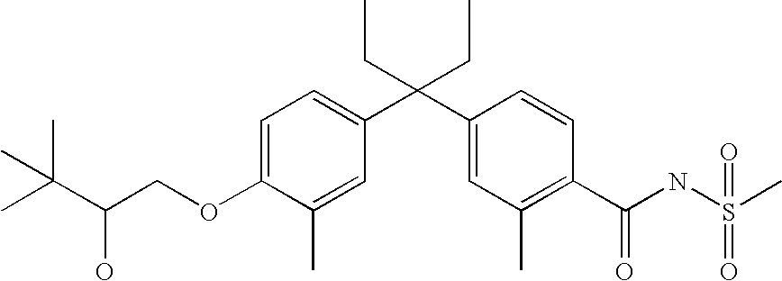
C1=C(C)C(OCC(C(C)(C)C)O)=CC=C1C(C1=CC(C)=C(C(NS(C)(=O)=O)=O)C=C1)(CC)CC
